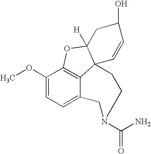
C12=C3C(OC)=CC=C1CN(C(N)=O)CCC21C([H])(O3)CC(O)C=C1
